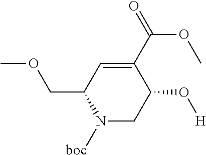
N1([boc])CC(O[H])C(C(=O)OC)=CC1COC
